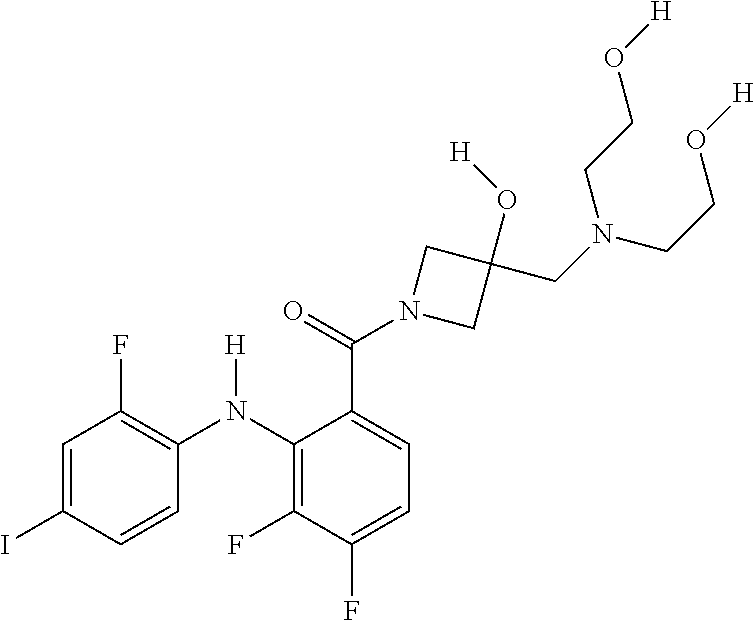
C1=C(I)C=CC(N(C2=C(F)C(F)=CC=C2C(=O)N2CC(O[H])(CN(CCO[H])CCO[H])C2)[H])=C1F
